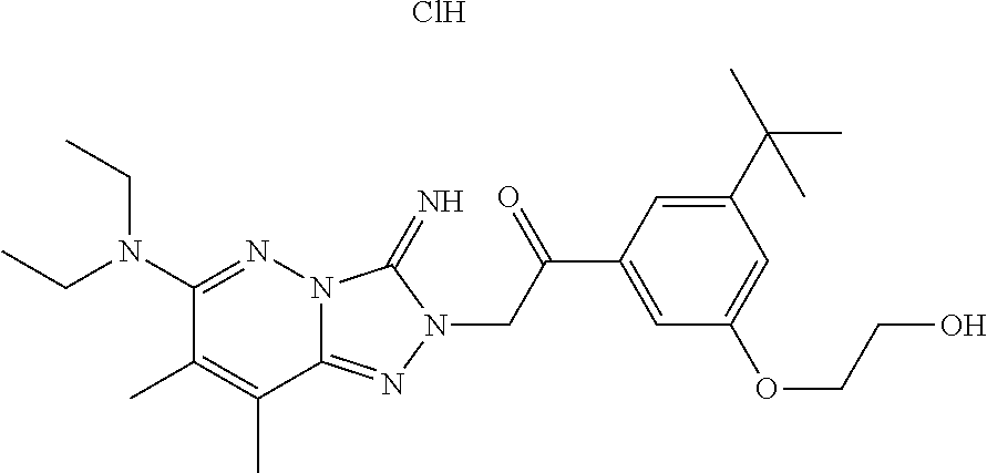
Cl.N12C(=NN(CC(C3=CC(OCCO)=CC(C(C)(C)C)=C3)=O)C1=N)C(C)=C(C)C(N(CC)CC)=N2
